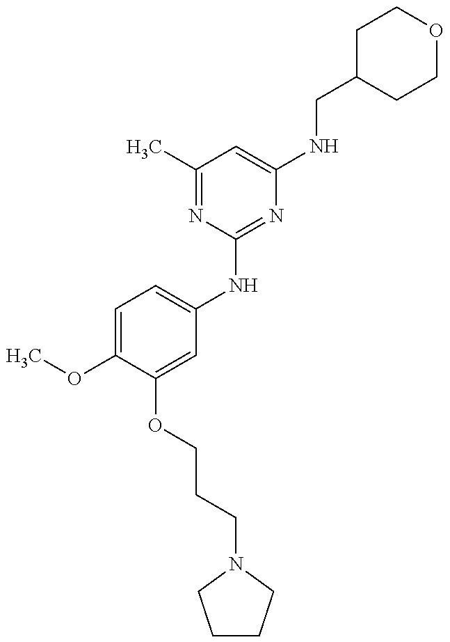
COC1=CC=C(NC2=NC(NCC3CCOCC3)=CC(C)=N2)C=C1OCCCN1CCCC1
